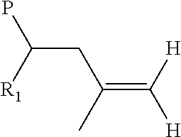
C(=C([H])[H])(C)CC(P)[R1]
